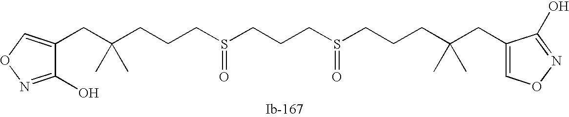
C(CS(=O)CCCS(=O)CCCC(CC1=CON=C1O)(C)C)CC(CC1=CON=C1O)(C)C
